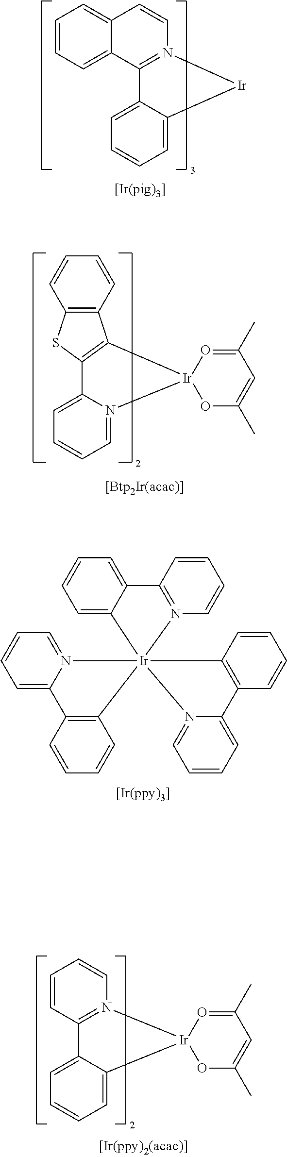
C1=CC=C2C(=C1)C=CN1=C2C2=CC=CC=C2[Ir]1.C1=CC2=C(C=C1)C1=C(S2)C2=CC=CC=N2[Ir]12O=C(C)C=C(C)O2.C1=CC=C2N(=C1)[Ir]13(C4=CC=CC=C4C4=N1C=CC=C4)(C1=C(C=CC=C1)C1=CC=CC=N13)C1=C2C=CC=C1.C12=N([Ir]3(C4=CC=CC=C14)O=C(C)C=C(C)O3)C=CC=C2
